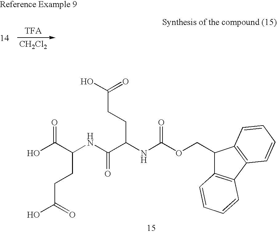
[CH2Cl2].C1(COC(NC(C(NC(C(O)=O)CCC(O)=O)=O)CCC(O)=O)=O)C2=C(C3=C1C=CC=C3)C=CC=C2
